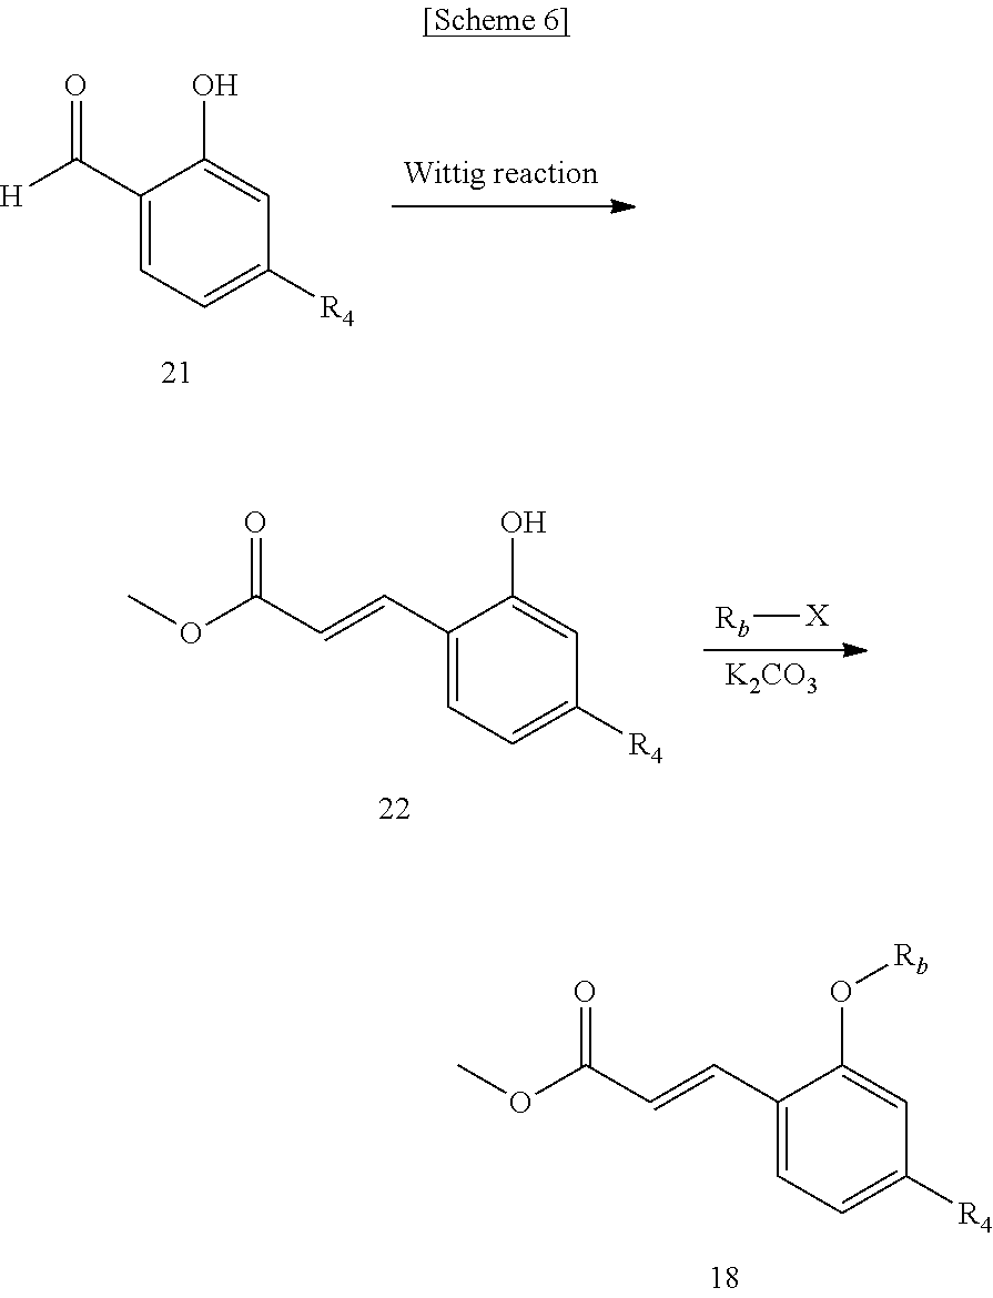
C1(C([H])=O)=CC=C([R4])C=C1O.[Rb][X].[K2CO3].C1(C=CC(OC)=O)=CC=C([R4])C=C1O.C1(C=CC(OC)=O)=CC=C([R4])C=C1O[Rb]
